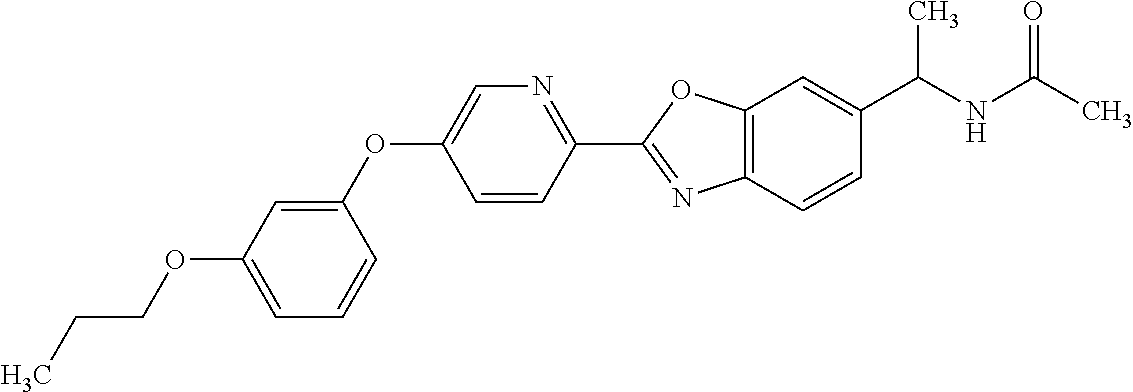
C1=C(OCCC)C=C(OC2=CN=C(C3=NC4=C(O3)C=C(C(NC(C)=O)C)C=C4)C=C2)C=C1
